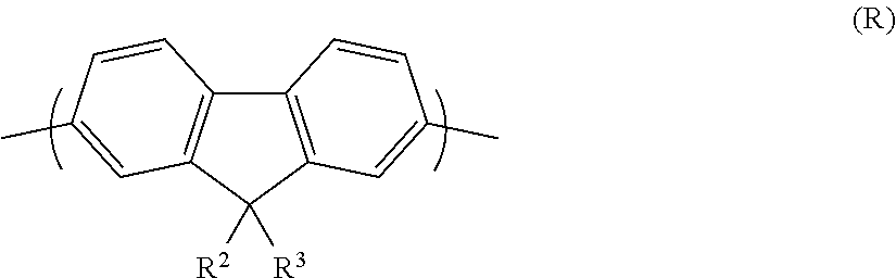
C12=C(C([R3])([R2])C3=C1C=CC(C)=C3)C=C(C)C=C2
